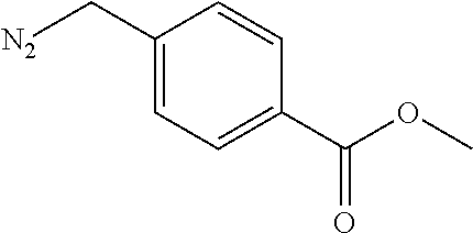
[N2]CC1=CC=C(C(OC)=O)C=C1
